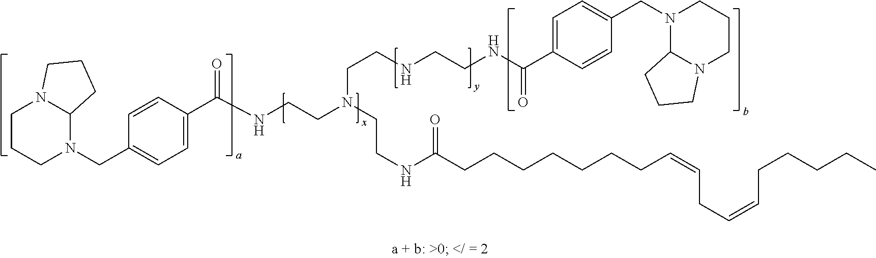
C1CCN(CC2=CC=C(C(NCCN(CCNC(CCCCCCCC=CCC=CCCCCC)=O)CCNCCNC(C3=CC=C(CN4C5N(CCC4)CCC5)C=C3)=O)=O)C=C2)C2N1CCC2
